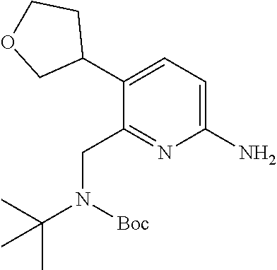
C1(N)=CC=C(C2CCOC2)C(CN(C(C)(C)C)[Boc])=N1
